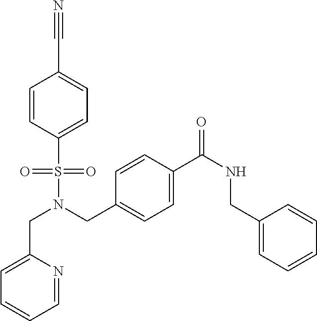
C1=C(S(N(CC2=CC=C(C(=O)NCC3=CC=CC=C3)C=C2)CC2=CC=CC=N2)(=O)=O)C=CC(C#N)=C1
